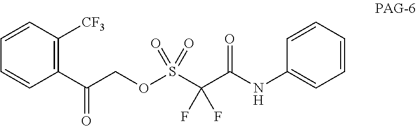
C1(C(COS(=O)(=O)C(C(NC2=CC=CC=C2)=O)(F)F)=O)=C([CF3])C=CC=C1
